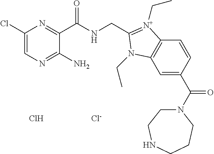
C1(Cl)=CN=C(N)C(C(NCC2=[N+](CC)C3=C(C=C(C(N4CCNCCC4)=O)C=C3)N2CC)=O)=N1.Cl.[Cl-]
